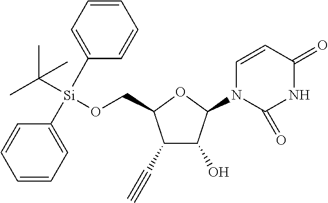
C1(C#C)C(O)C(N2C=CC(=O)NC2=O)OC1CO[Si](C1=CC=CC=C1)(C(C)(C)C)C1=CC=CC=C1
